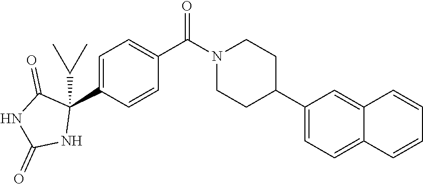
C1=C(C2(C(C)C)C(=O)NC(=O)N2)C=CC(C(=O)N2CCC(C3=CC=C4C(=C3)C=CC=C4)CC2)=C1
